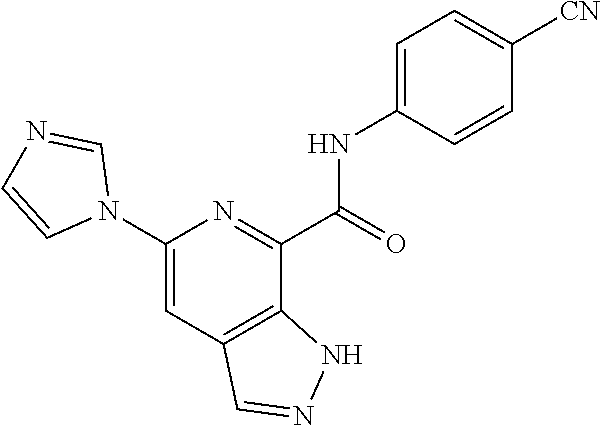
C1(N2C=NC=C2)=CC2=C(C(C(=O)NC3=CC=C([CN])C=C3)=N1)NN=C2
